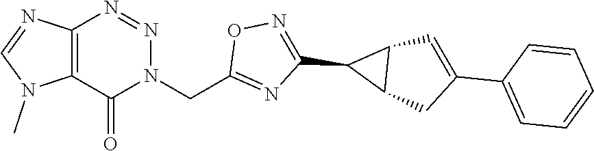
C12=C(N=NN(CC3=NC(C4C5C4C=C(C4=CC=CC=C4)C5)=NO3)C1=O)N=CN2C
